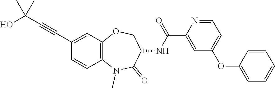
C12=C(C=C(C#CC(O)(C)C)C=C1)OCC(NC(=O)C1=CC(OC3=CC=CC=C3)=CC=N1)C(=O)N2C
